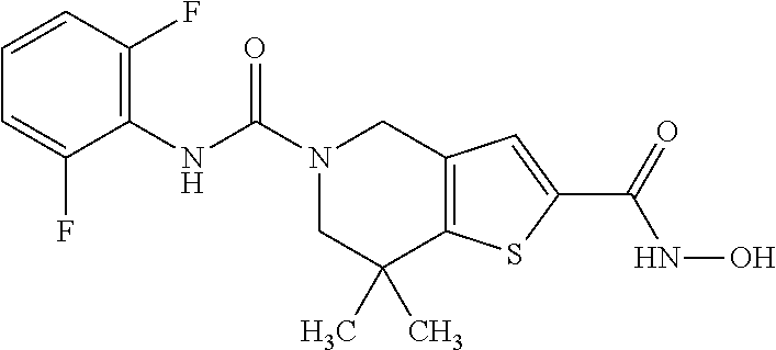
C1(NC(N2CC(C)(C)C3=C(C2)C=C(C(=O)NO)S3)=O)=C(F)C=CC=C1F
